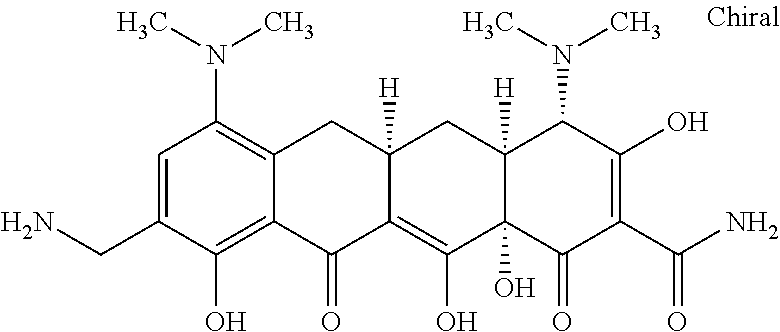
C12([H])C(O)(C(=O)C(C(N)=O)=C(O)C1N(C)C)C(O)=C1C([H])(C2)CC2=C(N(C)C)C=C(CN)C(O)=C2C1=O
